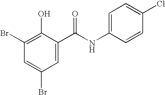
C1(Br)=C(O)C(C(NC2=CC=C(Cl)C=C2)=O)=CC(Br)=C1
